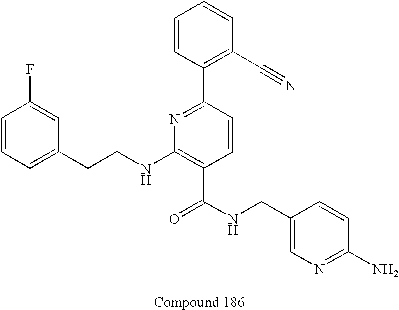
C1=CC=C(CCNC2=C(C(NCC3=CN=C(N)C=C3)=O)C=CC(C3=C(C#N)C=CC=C3)=N2)C=C1F
